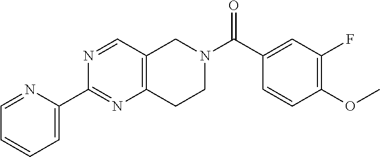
C1=C(C2=NC3=C(C=N2)CN(C(C2=CC(F)=C(OC)C=C2)=O)CC3)N=CC=C1
